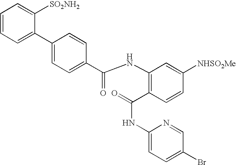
C1(C2=CC=CC=C2[SO2NH2])=CC=C(C(NC2=C(C(=O)NC3=CC=C(Br)C=N3)C=CC([NHSO2Me])=C2)=O)C=C1
